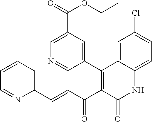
C(=CC(C1=C(C2=CC(C(=O)OCC)=CN=C2)C2=CC(Cl)=CC=C2NC1=O)=O)C1=CC=CC=N1
